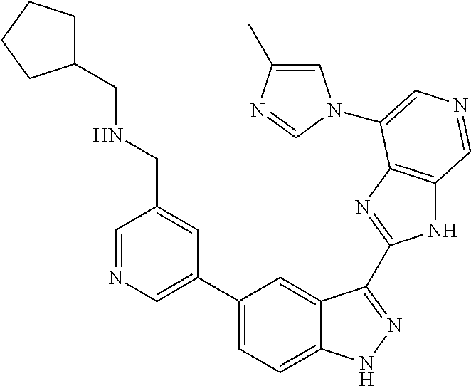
C1(C2=CN=CC(CNCC3CCCC3)=C2)=CC=C2C(=C1)C(C1=NC3=C(N1)C=NC=C3N1C=C(C)N=C1)=NN2
